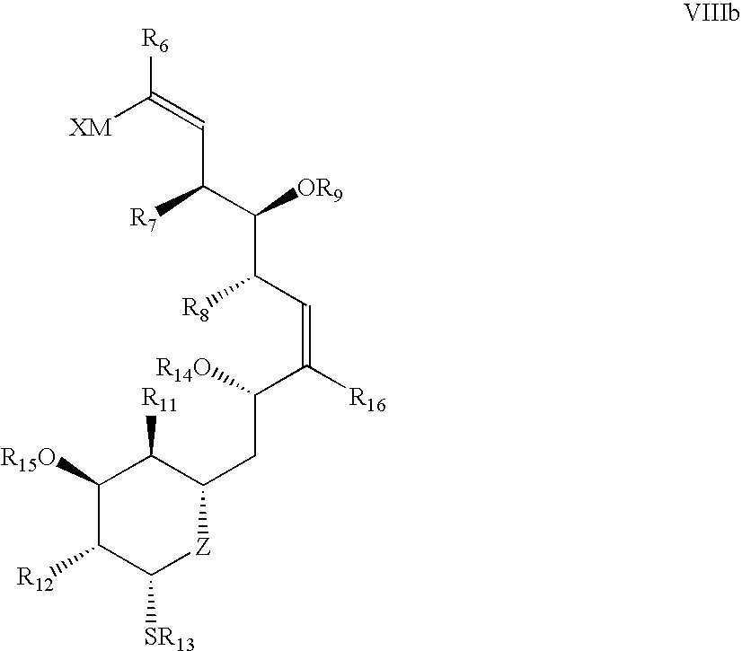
[XM]C(=CC(C([OR9])C(C=C([R16])C(CC1C([R11])C([R15O])C([R12])C([SR13])[Z]1)[R14O])[R8])[R7])[R6]
